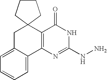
C1=CC=C2C(=C1)C1=C(C(=O)NC(NN)=N1)C1(C2)CCCC1
